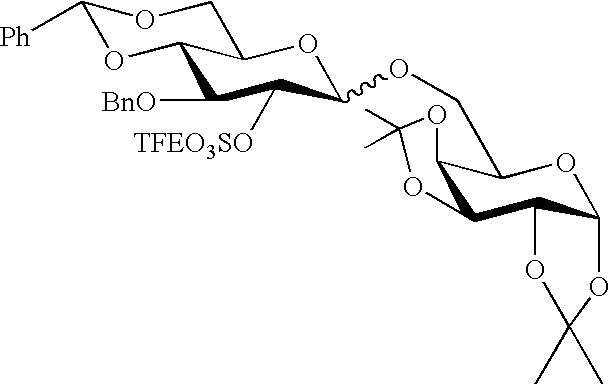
C1([BnO])C([TFEO3SO])C(OCC2C3C(C4C(O2)OC(C)(C)O4)OC(C)(C)O3)OC2C1OC([Ph])OC2
